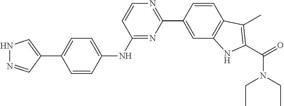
C1=CC(C2=NC=CC(NC3=CC=C(C4=CNN=C4)C=C3)=N2)=CC2=C1C(C)=C(C(=O)N(CC)CC)N2
